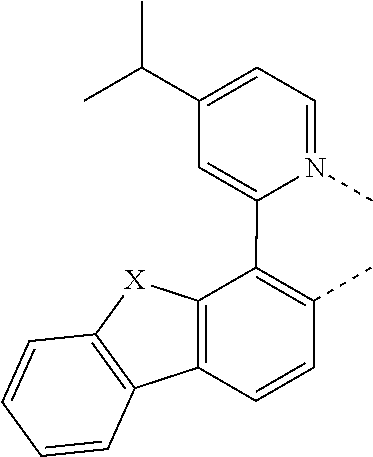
C1=N(C)C(C2=C(C)C=CC3=C2[X]C2=C3C=CC=C2)=CC(C(C)C)=C1
